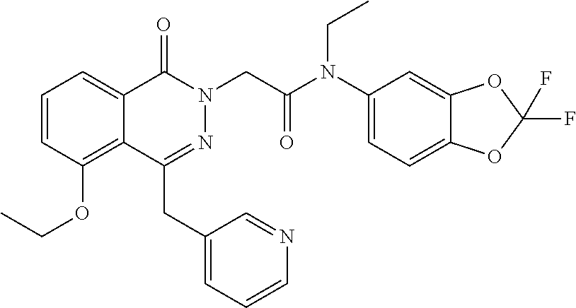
C1=CC(OCC)=C2C(=C1)C(=O)N(CC(N(C1=CC=C3C(=C1)OC(F)(F)O3)CC)=O)N=C2CC1=CC=CN=C1
